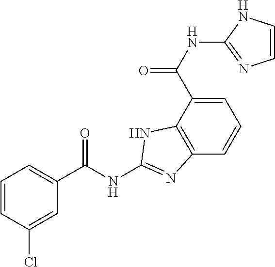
C1=C(C(NC2=NC=CN2)=O)C2=C(C=C1)N=C(NC(C1=CC=CC(Cl)=C1)=O)N2
